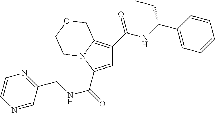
C1=C(C(=O)NCC2=NC=CN=C2)N2C(=C1C(NC(C1=CC=CC=C1)CC)=O)COCC2
